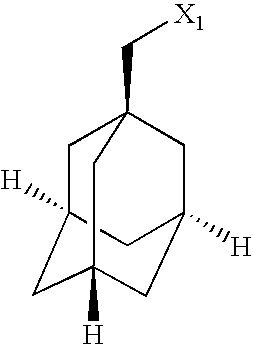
C1C2([H])CC3([H])CC([H])(CC1(C[X1])C3)C2
